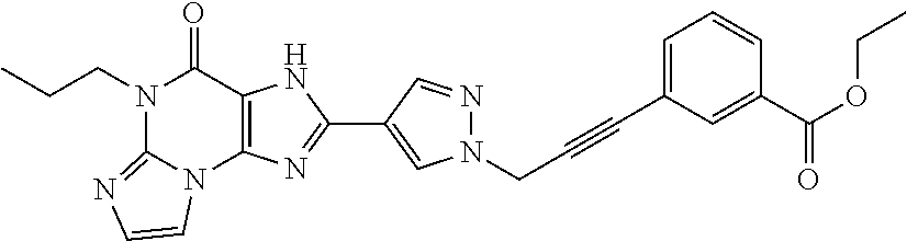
N1(CCC)C2=NC=CN2C2=C(C1=O)NC(C1=CN(CC#CC3=CC=CC(C(OCC)=O)=C3)N=C1)=N2
